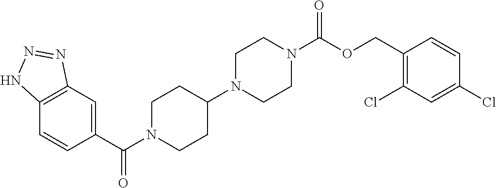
C12=C(C=C(C(=O)N3CCC(N4CCN(C(OCC5=C(Cl)C=C(Cl)C=C5)=O)CC4)CC3)C=C1)N=NN2
